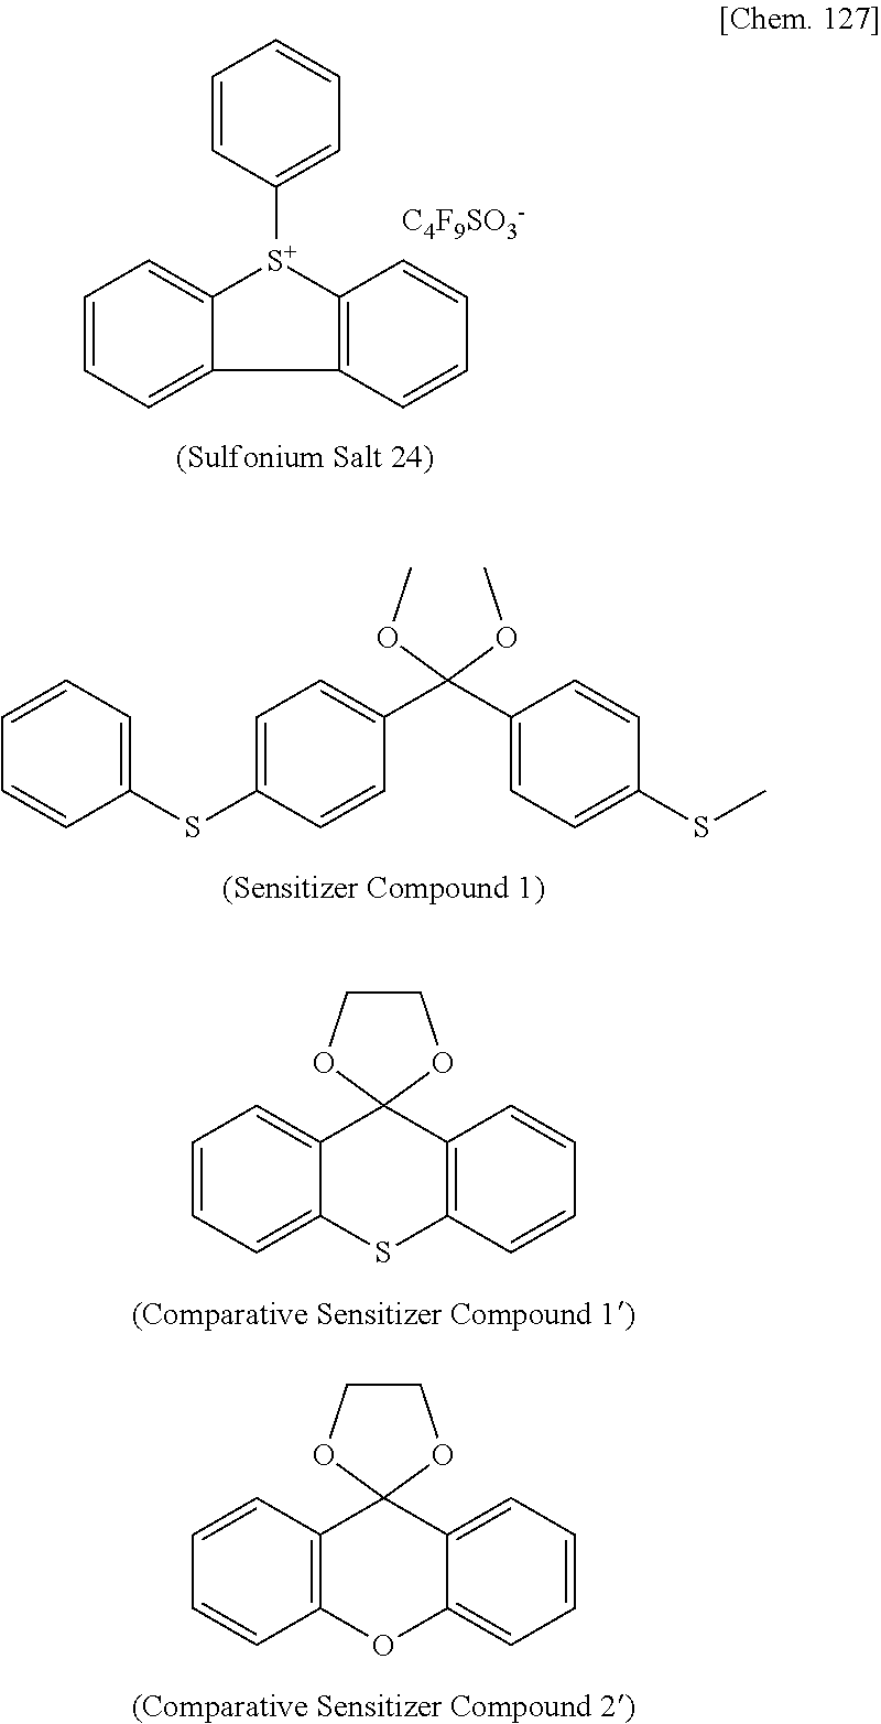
C1=CC([S+]2C3=C(C4=CC=CC=C24)C=CC=C3)=CC=C1.[C4F9SO3-].C1=CC=C(SC2=CC=C(C(C3=CC=C(SC)C=C3)(OC)OC)C=C2)C=C1.C1=CC=C2C(=C1)C1(C3=C(S2)C=CC=C3)OCCO1.C1=CC2=C(C=C1)OC1=CC=CC=C1C21OCCO1
